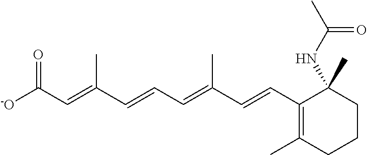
[-O]C(C=C(C=CC=C(C=CC1=C(C)CCCC1(NC(C)=O)C)C)C)=O
